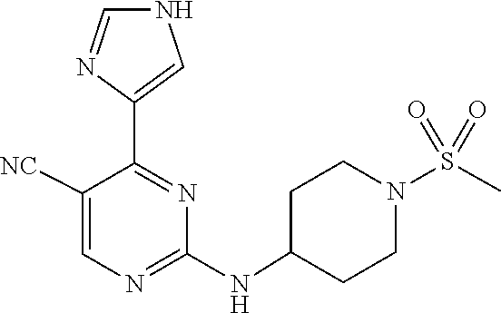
C1(NC2CCN(S(=O)(=O)C)CC2)=NC=C([NC])C(C2=CNC=N2)=N1
